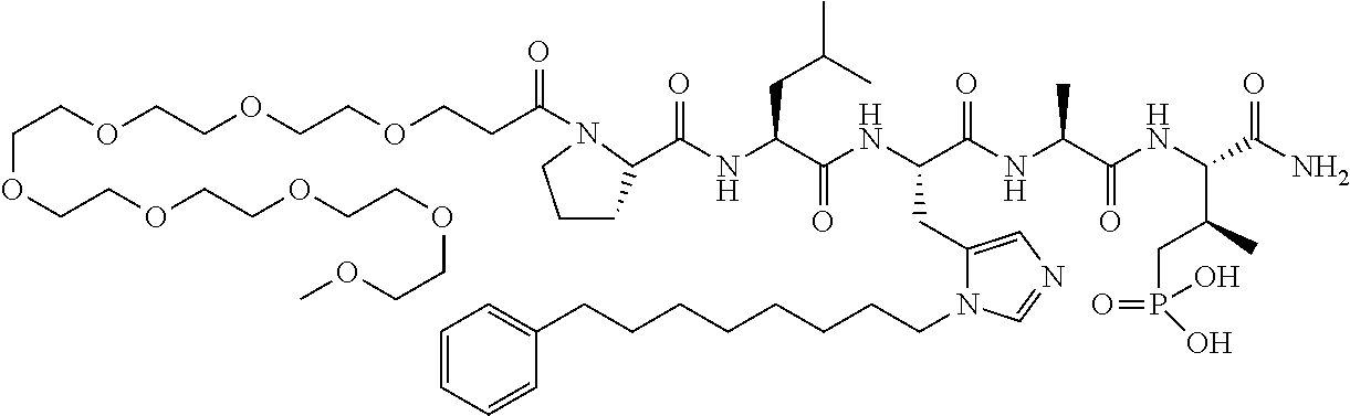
C(COCCOCCOCCC(=O)N1C(C(NC(C(NC(C(NC(C(NC(C(N)=O)C(CP(=O)(O)O)C)=O)C)=O)CC2=CN=CN2CCCCCCCCC2=CC=CC=C2)=O)CC(C)C)=O)CCC1)OCCOCCOCCOCCOC
